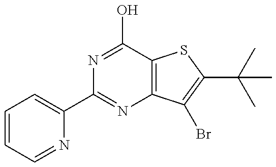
C1=CC=NC(C2=NC3=C(C(O)=N2)SC(C(C)(C)C)=C3Br)=C1
